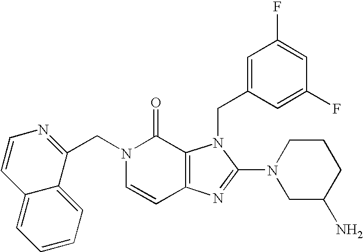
C(N1C=CC2=C(C1=O)N(CC1=CC(F)=CC(F)=C1)C(N1CC(N)CCC1)=N2)C1=NC=CC2=CC=CC=C12
